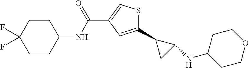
C1(C2CC2NC2CCOCC2)=CC(C(NC2CCC(F)(F)CC2)=O)=CS1
